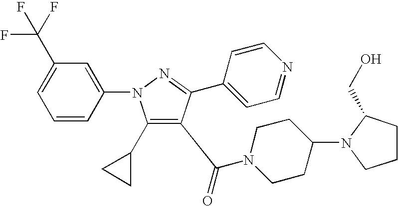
C1(C2CC2)=C(C(=O)N2CCC(N3CCCC3CO)CC2)C(C2=CC=NC=C2)=NN1C1=CC(C(F)(F)F)=CC=C1
